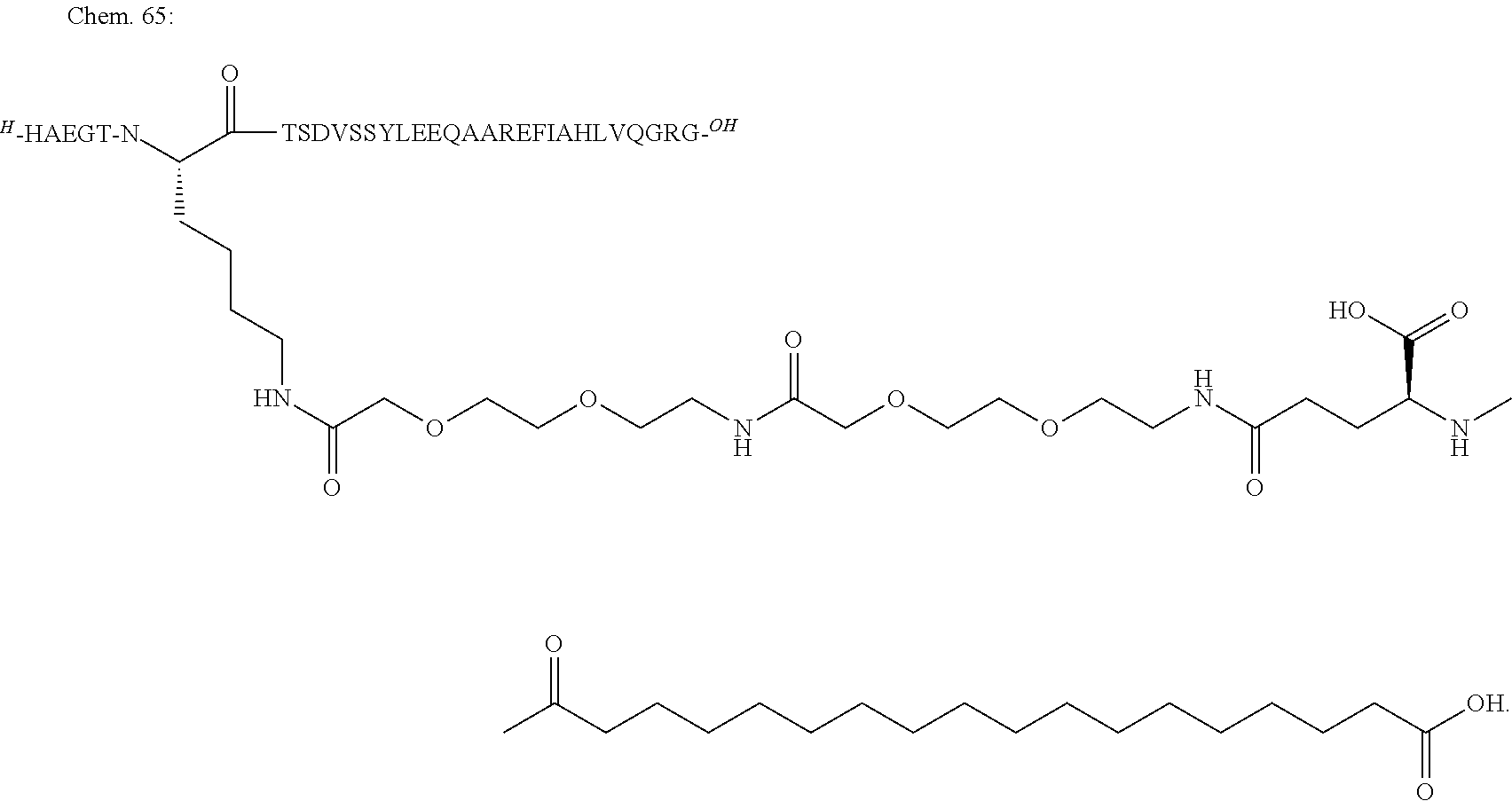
[H-HAEGT-N]C(C([TSDVSSYLEEQAAREFIAHLVQGRG-OH])=O)CCCCNC(=O)COCCOCCNC(COCCOCCNC(CCC(NC)C(=O)O)=O)=O.CC(CCCCCCCCCCCCCCCCC([OH])=O)=O
